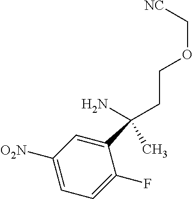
C(CCOC[NC])(N)(C1=CC([O2N])=CC=C1F)C
